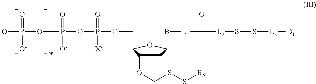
[-O]P(OP(OP(OCC1C(OCSS[RS])CC(B[L1]C(=O)[L2]SS[L3][D1])O1)([X-])=O)([O-])=O)(=O)[O-]
